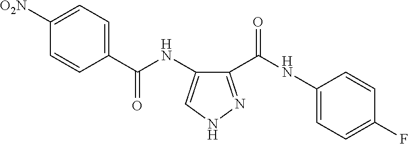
C1(C(NC2=CC=C(F)C=C2)=O)=NNC=C1NC(C1=CC=C([O2N])C=C1)=O
